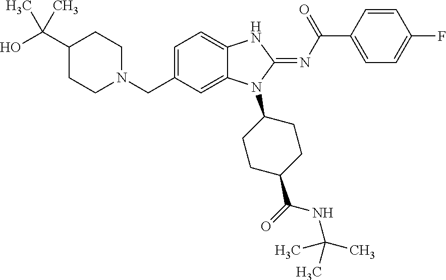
C1(C(O)(C)C)CCN(CC2=CC=C3C(=C2)N(C2CCC(C(=O)NC(C)(C)C)CC2)C(=NC(C2=CC=C(F)C=C2)=O)N3)CC1
